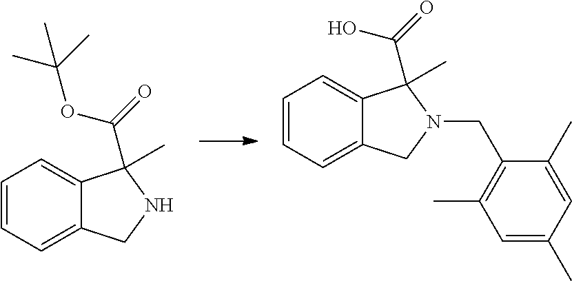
C1=CC=C2C(=C1)C(C(OC(C)(C)C)=O)(C)NC2.C1=CC=C2C(=C1)C(C(O)=O)(C)N(CC1=C(C)C=C(C)C=C1C)C2
